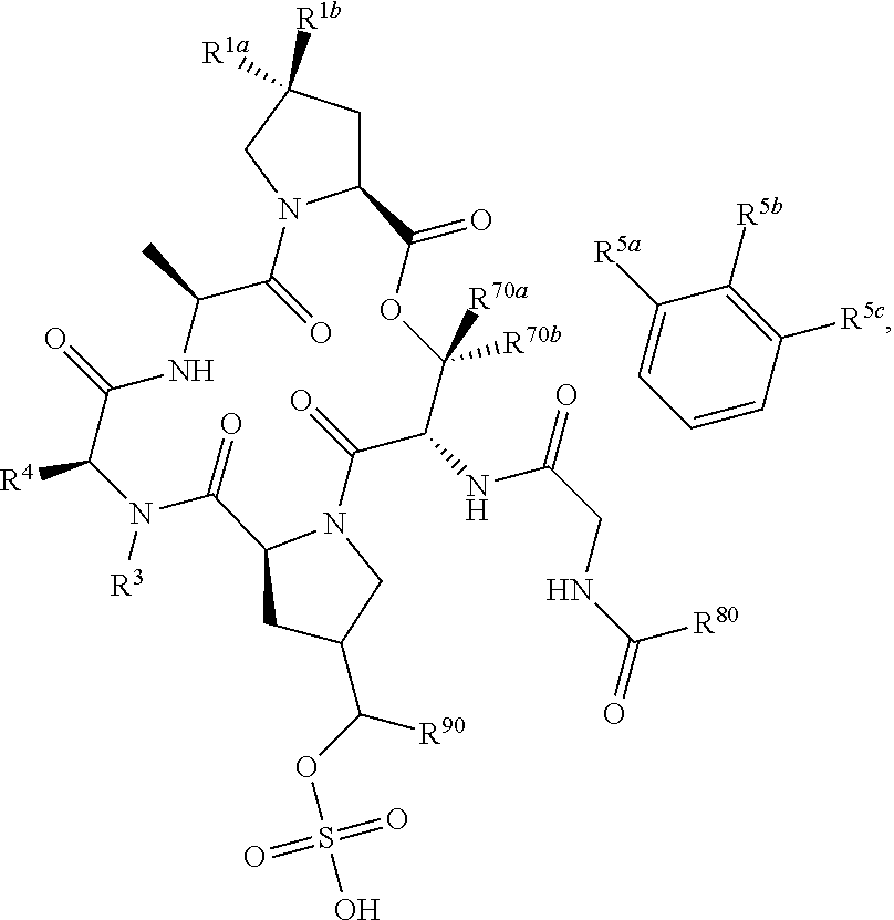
C12CC([R1b])([R1a])CN1C(=O)C(C)NC(=O)C([R4])N([R3])C(=O)C1N(C(=O)C(NC(=O)CNC(=O)[R80])C([R70a])([R70b])OC2=O)CC(C(OS(O)(=O)=O)[R90])C1.C1=CC([R5c])=C([R5b])C([R5a])=C1
